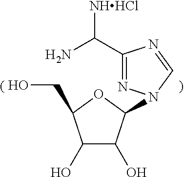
C1(O)C(O)C(N2N=C(C(N)[NHHCl])N=C2)OC1CO
